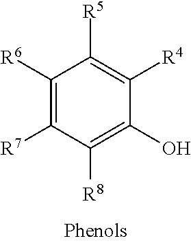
C1([R6])=C([R7])C([R8])=C(O)C([R4])=C1[R5]
